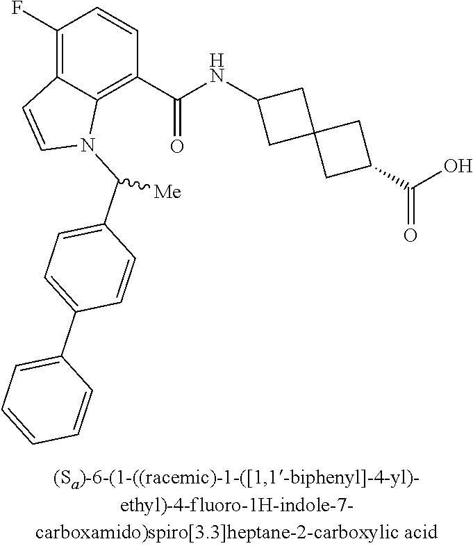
C1(F)=C2C(=C(C(NC3CC4(C3)CC(C(O)=O)C4)=O)C=C1)N(C(C1=CC=C(C3=CC=CC=C3)C=C1)[Me])C=C2
